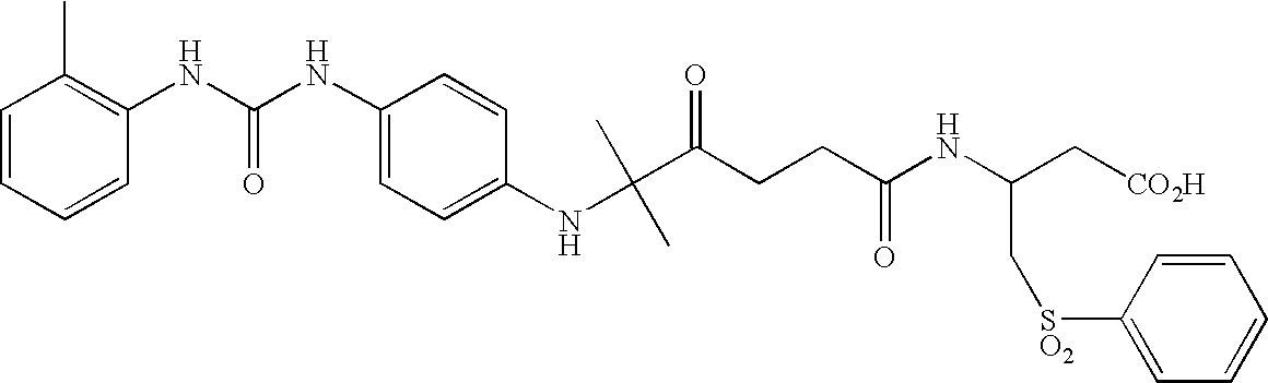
C1(NC(C)(C)C(CCC(NC(C[CO2H])C[SO2]C2=CC=CC=C2)=O)=O)=CC=C(NC(NC2=C(C)C=CC=C2)=O)C=C1
